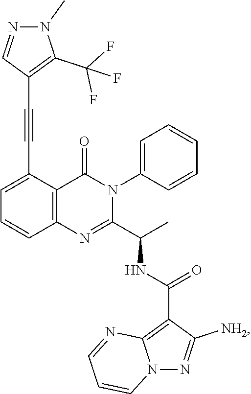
C1=C(C#CC2=C(C(F)(F)F)N(C)N=C2)C2=C(C=C1)N=C(C(C)NC(C1=C3N(N=C1[NH2])C=CC=N3)=O)N(C1=CC=CC=C1)C2=O
